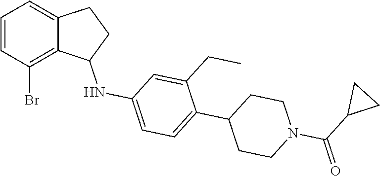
C1=CC(Br)=C2C(=C1)CCC2NC1=CC=C(C2CCN(C(C3CC3)=O)CC2)C(CC)=C1
